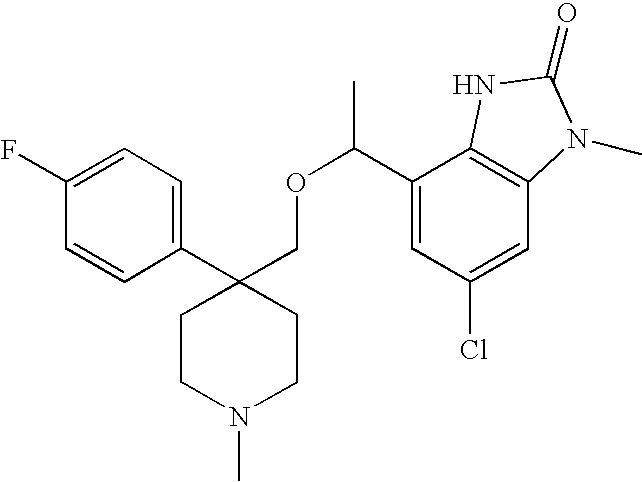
C1(C2(COC(C3=CC(Cl)=CC4=C3NC(=O)N4C)C)CCN(C)CC2)=CC=C(F)C=C1
